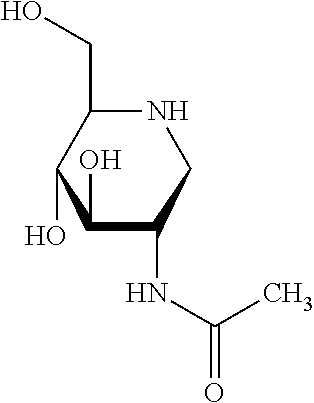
C1(O)C(NC(=O)C)CNC(CO)C1O
